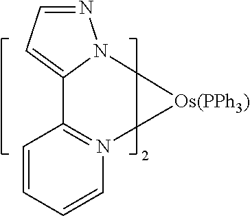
C1=NN2C(=C1)C1=N(C=CC=C1)[Os(PPh3)]2
